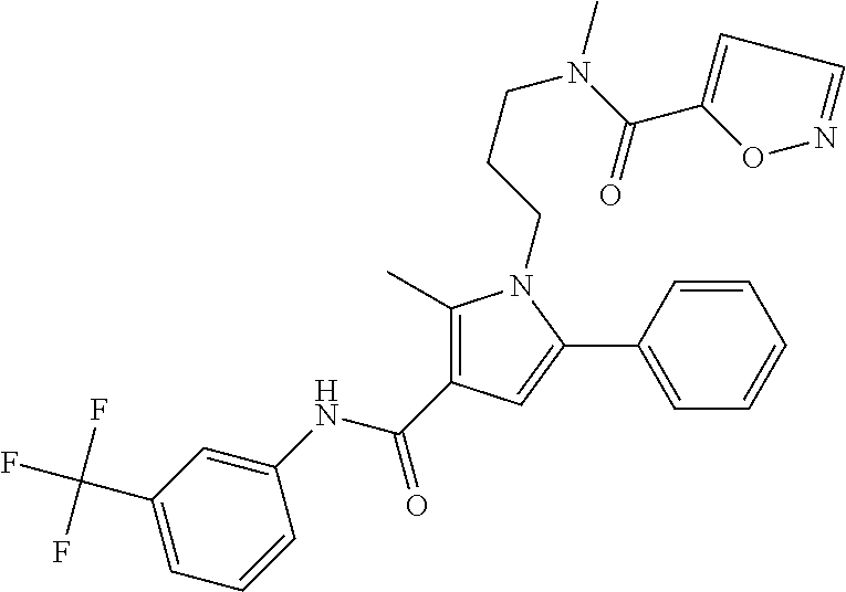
C1(NC(C2=C(C)N(CCCN(C(=O)C3=CC=NO3)C)C(C3=CC=CC=C3)=C2)=O)=CC(C(F)(F)F)=CC=C1
